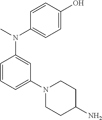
C1=CC=C(N2CCC(N)CC2)C=C1N(C)C1=CC=C(O)C=C1
